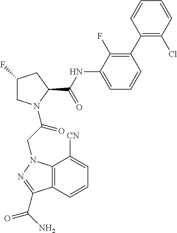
C1C(F)CC(C(NC2=CC=CC(C3=C(Cl)C=CC=C3)=C2F)=O)N1C(CN1C2=C(C(C(N)=O)=N1)C=CC=C2[CN])=O
